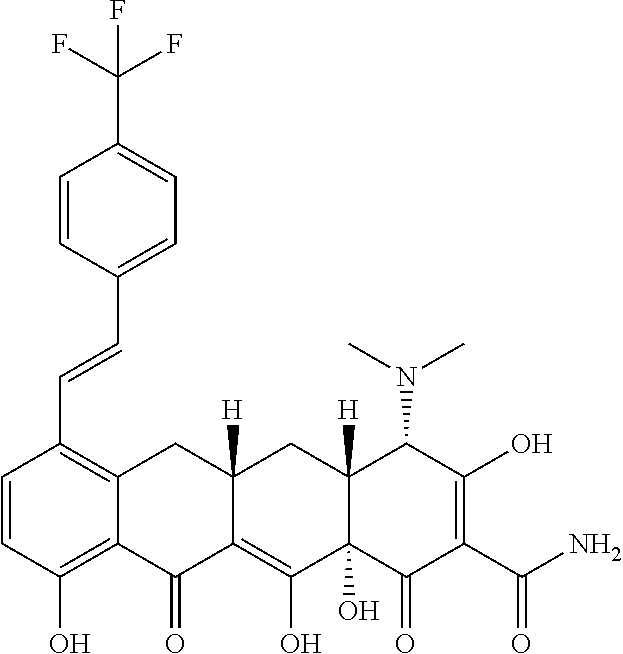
C1=CC(O)=C2C(=C1C=CC1=CC=C(C(F)(F)F)C=C1)CC1([H])C(=C(O)C3(O)C([H])(C1)C(N(C)C)C(O)=C(C(N)=O)C3=O)C2=O
